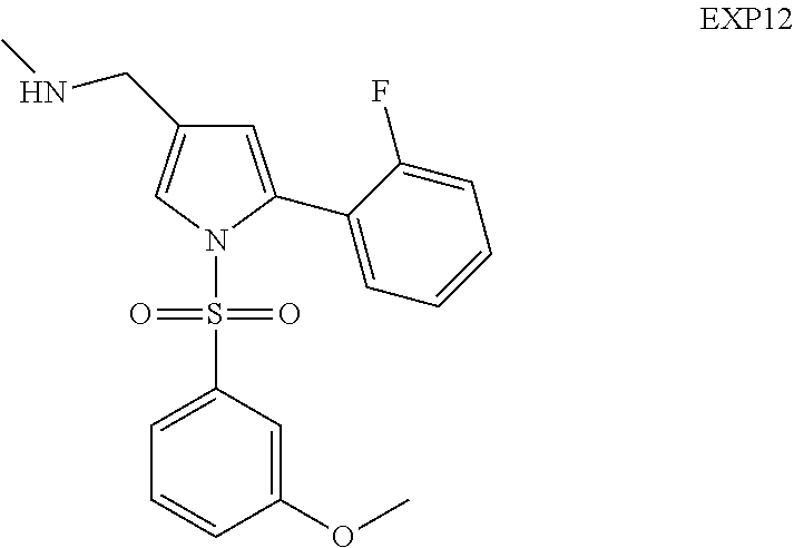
C1=C(C2=CC=CC=C2F)N(S(C2=CC=CC(OC)=C2)(=O)=O)C=C1CNC
